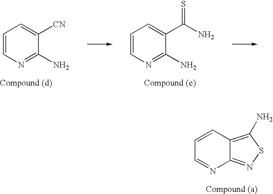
C1=CC2=C(N)SN=C2N=C1.C1=CN=C(N)C([CN])=C1.C1=CN=C(N)C(C(N)=S)=C1
